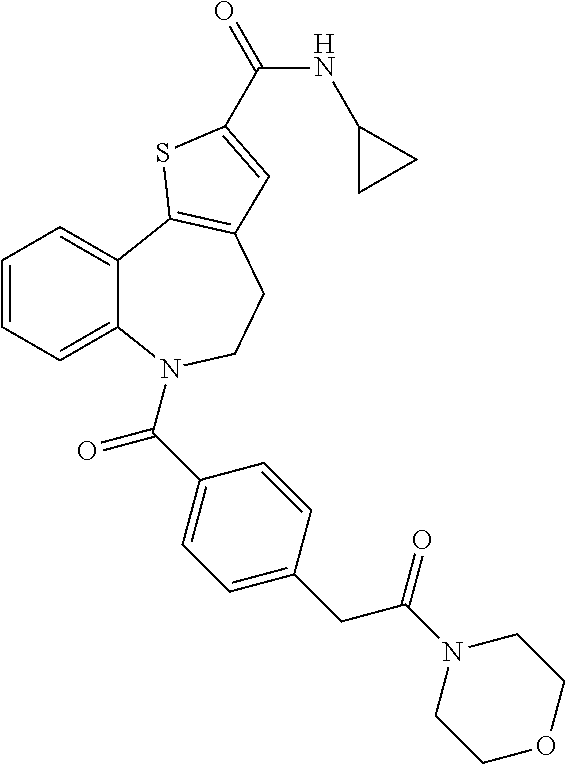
C1=CC=C2C(=C1)C1=C(CCN2C(C2=CC=C(CC(=O)N3CCOCC3)C=C2)=O)C=C(C(=O)NC2CC2)S1
